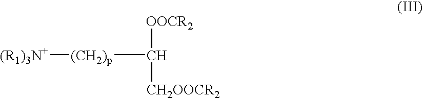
[(CH2)p]([(R1)3N+])C([CH2OOCR2])[OOCR2]
